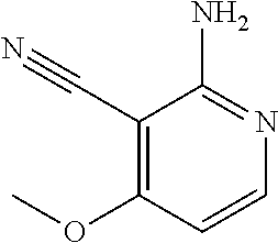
C1(C#N)=C(OC)C=CN=C1N
